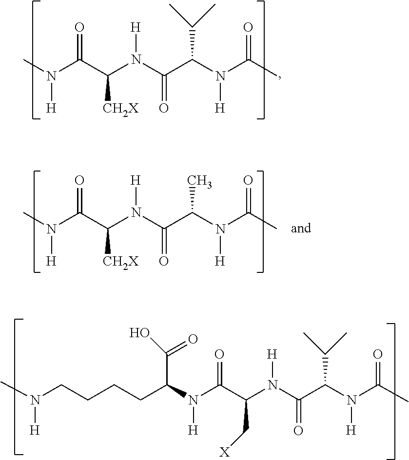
N(C(C(N(C(C(N(C(C)=O)[H])C(C)C)=O)[H])[CH2X])=O)(C)[H].N(CCCCC(N(C(C(N(C(C(N(C(C)=O)[H])C(C)C)=O)[H])C[X])=O)[H])C(O)=O)(C)[H].N(C(C(N(C(C(N(C(C)=O)[H])C)=O)[H])[CH2X])=O)(C)[H]
